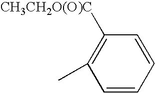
C1([CH3CH2O(O)C])=C(C)C=CC=C1
